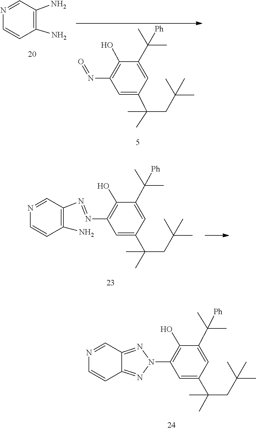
C1=CN=CC(N)=C1N.C1=C(C(C)(C)CC(C)(C)C)C=C(C(C)(C)[Ph])C(O)=C1N=O.CC(C)(C1=CC(N=NC2=C(N)C=CN=C2)=C(O)C(C(C)(C)[Ph])=C1)CC(C)(C)C.N1(C2=C(O)C(C(C)(C)[Ph])=CC(C(C)(C)CC(C)(C)C)=C2)N=C2C(=N1)C=CN=C2
